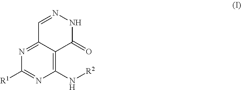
C1(N[R2])=C2C(=NC([R1])=N1)C=NNC2=O
